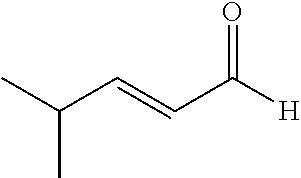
C(C=CC([H])=O)(C)C
